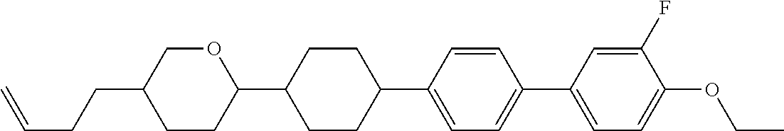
O1CC(CCC=C)CCC1C1CCC(C2=CC=C(C3=CC=C(OCC)C(F)=C3)C=C2)CC1
